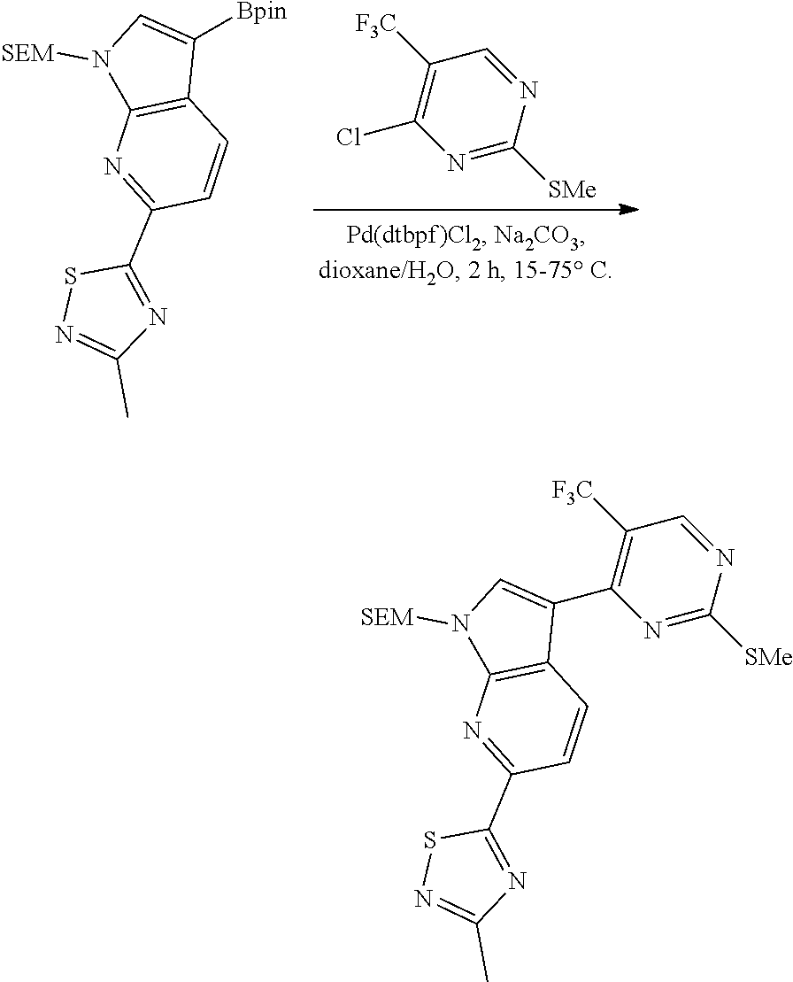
C1([F3C])=C(Cl)N=C([SMe])N=C1.C1([Bpin])=CN([SEM])C2=C1C=CC(C1=NC(C)=NS1)=N2.C1=CC(C2=NC(C)=NS2)=NC2=C1C(C1=C([F3C])C=NC([SMe])=N1)=CN2[SEM]
